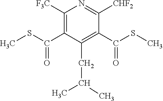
C1([F3C])=C(C(SC)=O)C(CC(C)C)=C(C(SC)=O)C([CHF2])=N1
